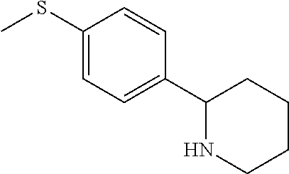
C1(SC)=CC=C(C2NCCCC2)C=C1
